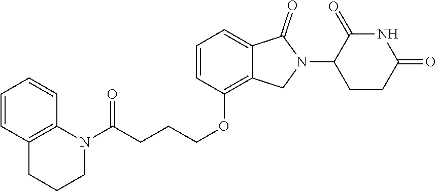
C1=CC=CC2=C1CCCN2C(CCCOC1=C2C(=CC=C1)C(=O)N(C1CCC(=O)NC1=O)C2)=O
